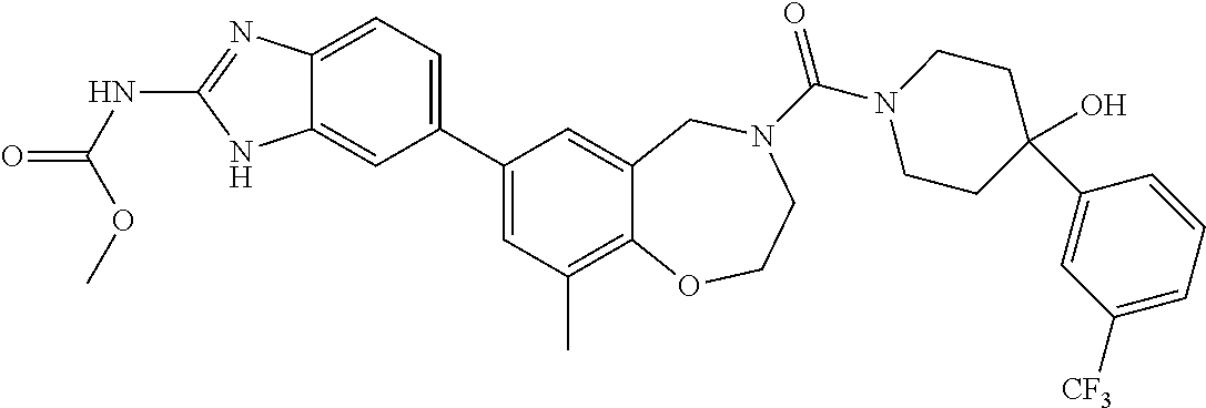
C12=CC=C(C3=CC(C)=C4C(=C3)CN(C(=O)N3CCC(C5=CC([F3C])=CC=C5)(O)CC3)CCO4)C=C1NC(NC(=O)OC)=N2
